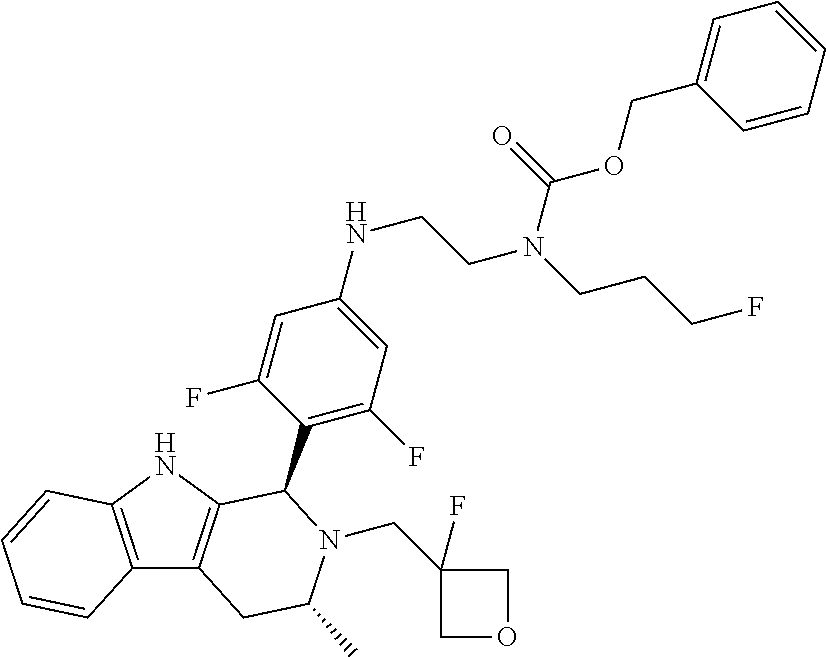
C12=C(NC3=C1CC(C)N(CC1(F)COC1)C3C1=C(F)C=C(NCCN(CCCF)C(=O)OCC3=CC=CC=C3)C=C1F)C=CC=C2
